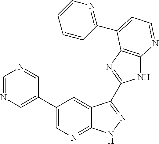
C1=NC=C(C2=CN=C3C(=C2)C(C2=NC4=C(N2)N=CC=C4C2=NC=CC=C2)=NN3)C=N1
